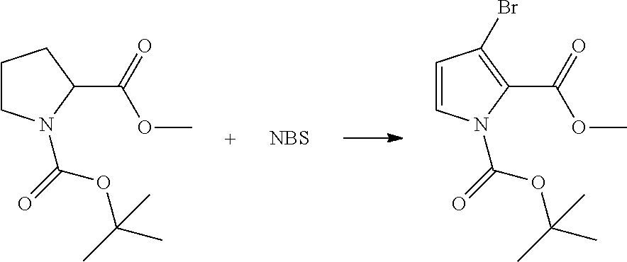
C1CN(C(=O)OC(C)(C)C)C(C(OC)=O)C1.[NBS].C1=CN(C(=O)OC(C)(C)C)C(C(OC)=O)=C1Br
